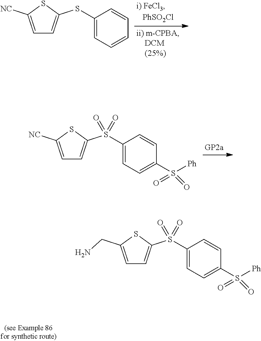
C1=C([NC])SC(SC2=CC=CC=C2)=C1.C1=C([NC])SC(S(C2=CC=C(S([Ph])(=O)=O)C=C2)(=O)=O)=C1.C1=C(CN)SC(S(C2=CC=C(S([Ph])(=O)=O)C=C2)(=O)=O)=C1
